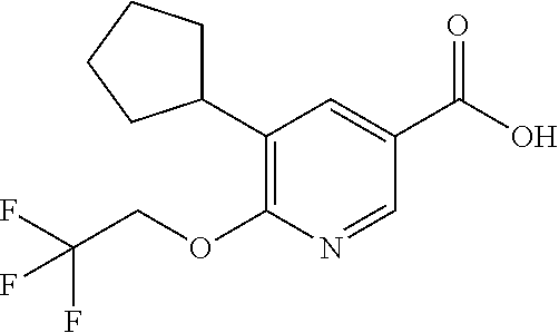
C1(C2=C(OCC(F)(F)F)N=CC(C(O)=O)=C2)CCCC1
